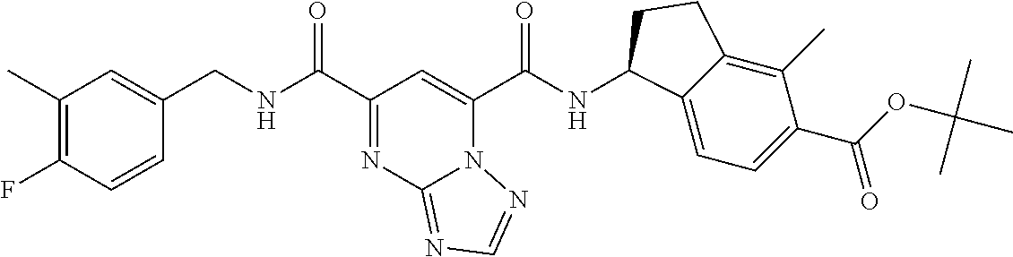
C1(C)=C(F)C=CC(CNC(C2=NC3=NC=NN3C(C(NC3C4=CC=C(C(OC(C)(C)C)=O)C(C)=C4CC3)=O)=C2)=O)=C1
